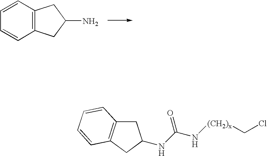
C12=C(C=CC=C1)CC(N)C2.C1C2=C(CC1NC(N[(CH2)x]CCl)=O)C=CC=C2
